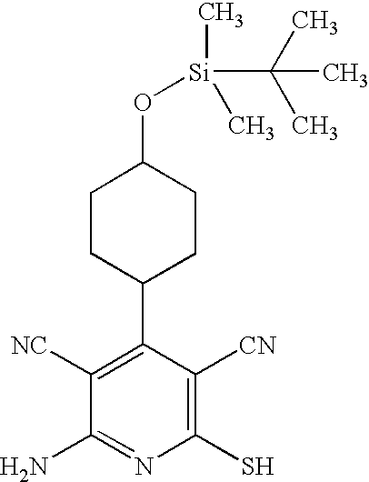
C1CC(C2=C([NC])C(N)=NC(S)=C2[CN])CCC1O[Si](C(C)(C)C)(C)C
